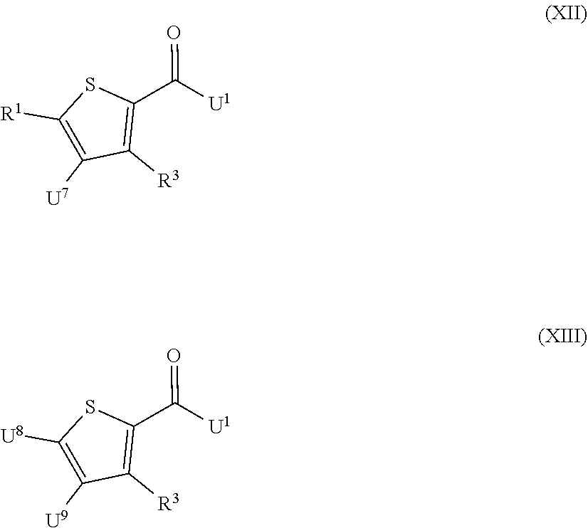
[R1]C1=C([U7])C([R3])=C(C(=O)[U1])S1.[U8]C1=C([U9])C([R3])=C(C(=O)[U1])S1
